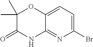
C1(Br)=CC=C2C(=N1)NC(=O)C(C)(C)O2
